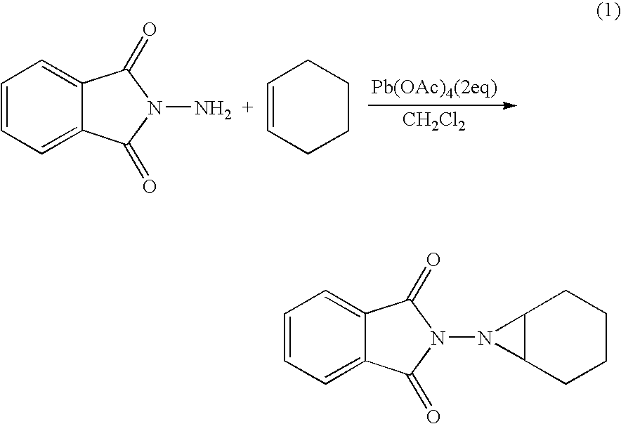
C1=CC=C2C(=C1)C(=O)N(N)C2=O.C1=CCCCC1.[CH2Cl2].C1=CC=C2C(=C1)C(=O)N(N1C3C1CCCC3)C2=O
